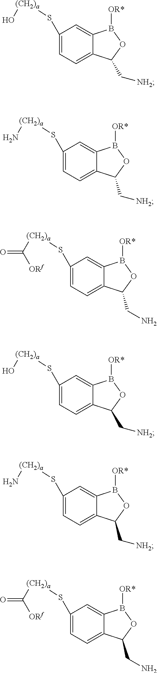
C1(S[(CH2)a]O)=CC=C2C(=C1)B([OR*])OC2C[NH2].C1(S[(CH2)a]N)=CC=C2C(=C1)B([OR*])OC2C[NH2].C1(S[(CH2)a]C([ORf])=O)=CC=C2C(=C1)B([OR*])OC2CN.C1(S[(CH2)a]O)=CC=C2C(=C1)B([OR*])OC2C[NH2].C1(S[(CH2)a]N)=CC=C2C(=C1)B([OR*])OC2C[NH2].C1(S[(CH2)a]C([ORf])=O)=CC=C2C(=C1)B([OR*])OC2CN
